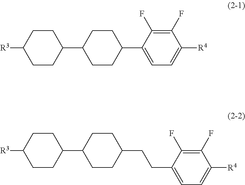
C1CC([R3])CCC1C1CCC(C2=CC=C([R4])C(F)=C2F)CC1.C1CC([R3])CCC1C1CCC(CCC2=CC=C([R4])C(F)=C2F)CC1
